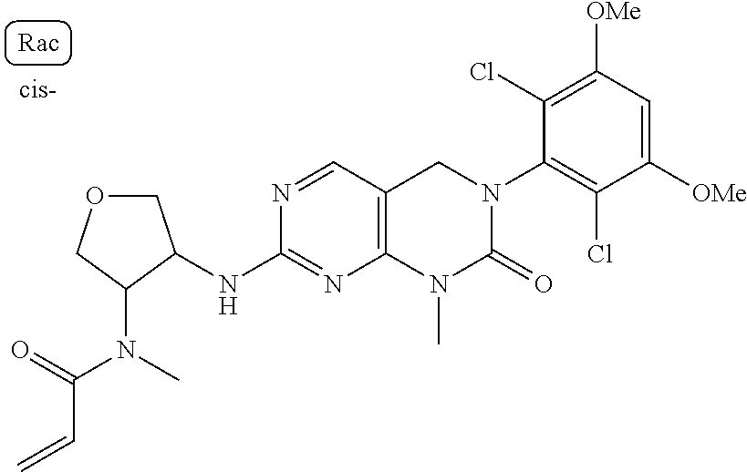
O1CC(NC2=NC3=C(C=N2)CN(C2=C(Cl)C([OMe])=CC([OMe])=C2Cl)C(=O)N3C)C(N(C(=O)C=C)C)C1
